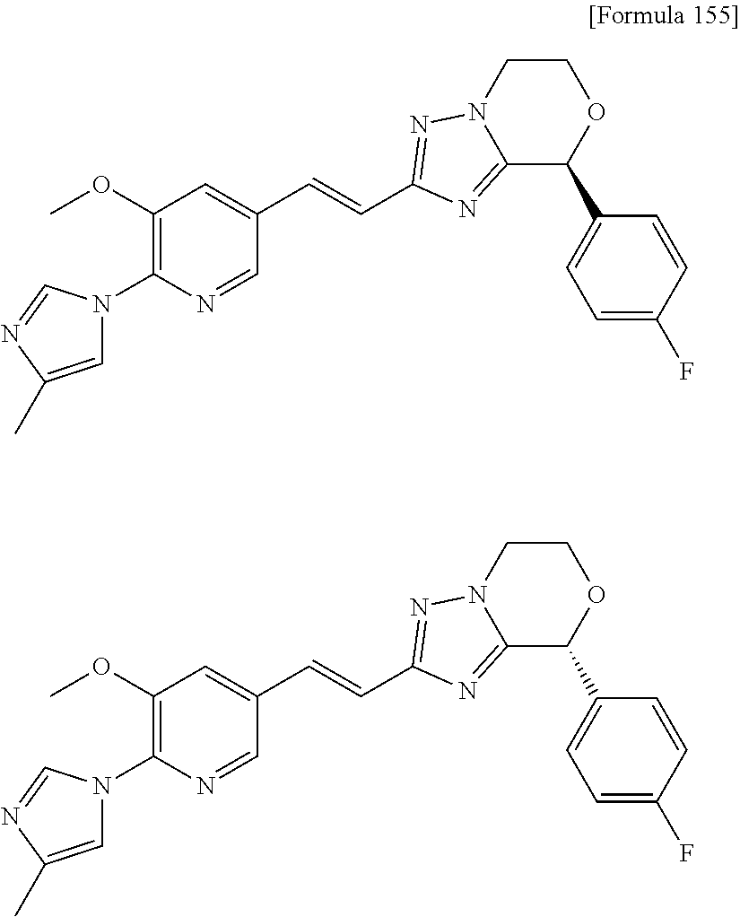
C1=NC(N2C=C(C)N=C2)=C(OC)C=C1C=CC1=NN2C(=N1)C(C1=CC=C(F)C=C1)OCC2.C1=NC(N2C=C(C)N=C2)=C(OC)C=C1C=CC1=NN2C(=N1)C(C1=CC=C(F)C=C1)OCC2
